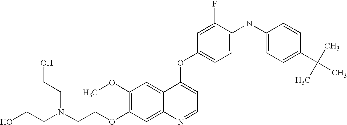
C1=C(NC2=CC=C(C(C)(C)C)C=C2)C(F)=CC(OC2=CC=NC3=CC(OCCN(CCO)CCO)=C(OC)C=C23)=C1
